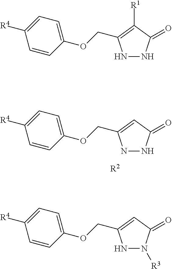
N1NC(=O)C([R1])=C1COC1=CC=C([R4])C=C1.[R2].N1NC(=O)C=C1COC1=CC=C([R4])C=C1.N1N([R3])C(=O)C=C1COC1=CC=C([R4])C=C1
